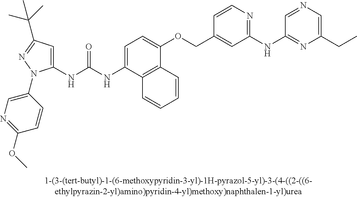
C1(NC(NC2=CC=C(OCC3=CC(NC4=NC(CC)=CN=C4)=NC=C3)C3=C2C=CC=C3)=O)=CC(C(C)(C)C)=NN1C1=CN=C(OC)C=C1
